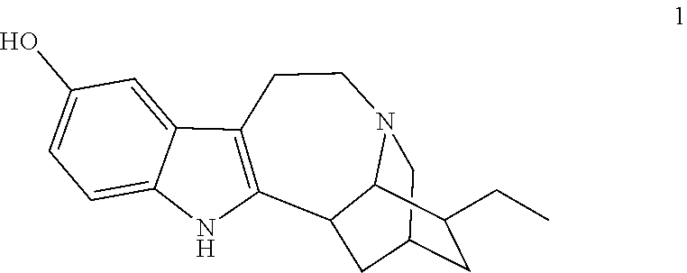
C12=CC(O)=CC=C1NC1=C2CCN2CC3CC(CC)C2C1C3
